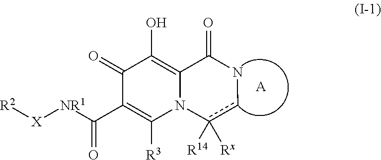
C1(=O)C(C([NR1][X][R2])=O)=C([R3])N2C(=C1O)C(=O)Ncc2([Rx])[R14].[A]
